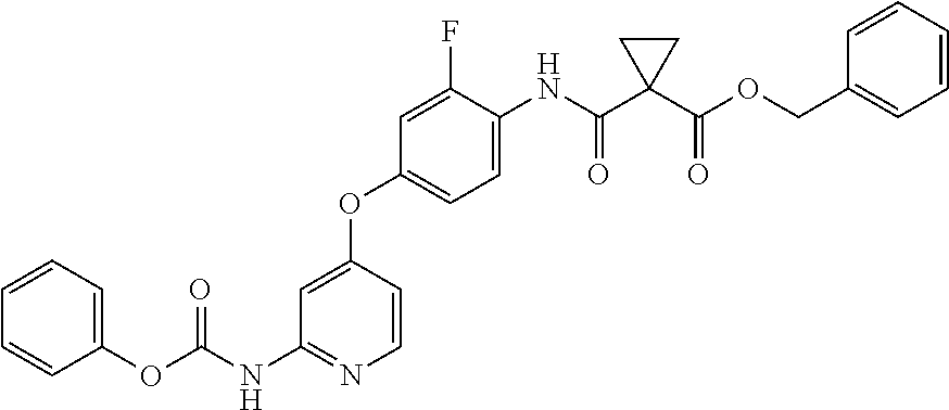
C1=C(F)C(NC(C2(C(OCC3=CC=CC=C3)=O)CC2)=O)=CC=C1OC1=CC(NC(=O)OC2=CC=CC=C2)=NC=C1
